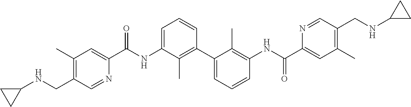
C1(C)=C(CNC2CC2)C=NC(C(NC2=CC=CC(C3=CC=CC(NC(C4=CC(C)=C(CNC5CC5)C=N4)=O)=C3C)=C2C)=O)=C1
